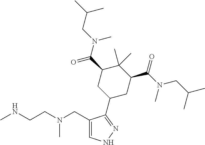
CNCCN(CC1=CNN=C1C1CC(C(=O)N(C)CC(C)C)C(C)(C)C(C(N(CC(C)C)C)=O)C1)C
